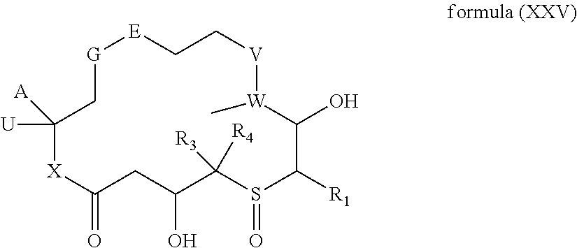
[W]1(C)C(O)C([R1])S(=O)C([R3])([R4])C(O)CC(=O)[X]C([U])([A])C[G][E]CC[V]1
